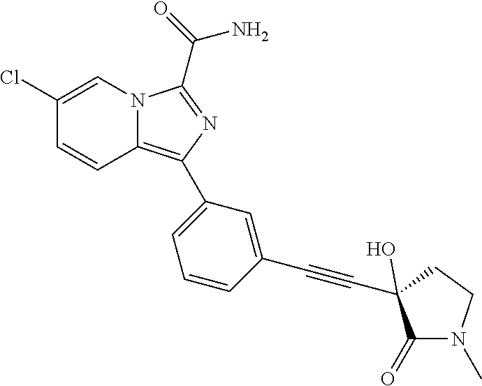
C1(Cl)=CN2C(=C(C3=CC=CC(C#CC4(O)C(=O)N(C)CC4)=C3)N=C2C(N)=O)C=C1
